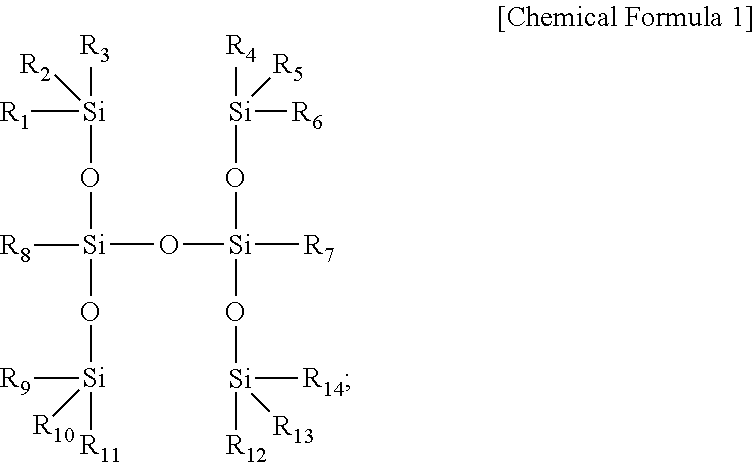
[R3][Si]([R1])([R2])O[Si](O[Si]([R11])([R9])[R10])(O[Si]([R7])(O[Si]([R4])([R6])[R5])O[Si]([R12])([R13])[R14])[R8]
